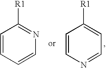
C1=CC=CN=C1[R1].C1=CN=CC=C1[R1]
